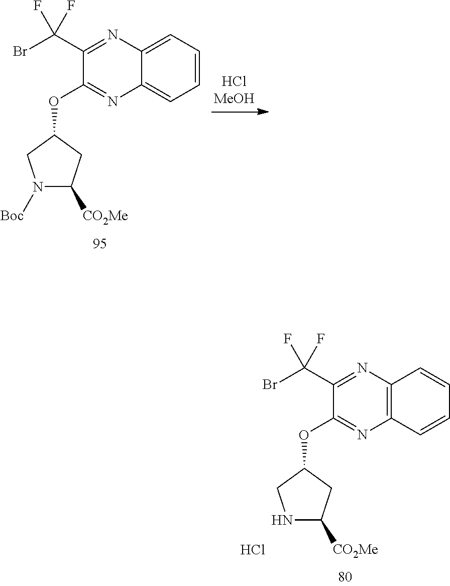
C1=CC=C2C(=C1)N=C(OC1CN([Boc])C([CO2Me])C1)C(C(Br)(F)F)=N2.C12=C(N=C(C(Br)(F)F)C(OC3CNC([CO2Me])C3)=N1)C=CC=C2.Cl
